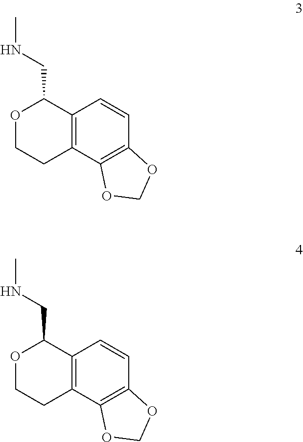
O1CCC2=C(C1CNC)C=CC1=C2OCO1.O1CCC2=C(C1CNC)C=CC1=C2OCO1
